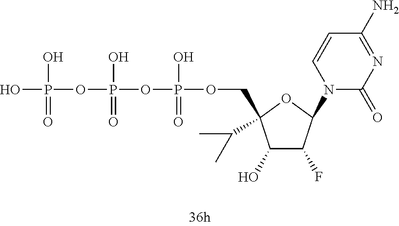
OP(O)(=O)OP(O)(=O)OP(O)(=O)OCC1(C(C)C)C(O)C(F)C(N2C(=O)N=C(N)C=C2)O1
